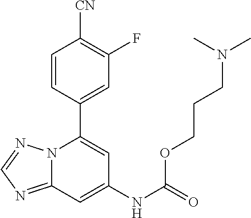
C12=NC=NN1C(C1=CC(F)=C([CN])C=C1)=CC(NC(=O)OCCCN(C)C)=C2
